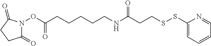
C(ON1C(=O)CCC1=O)(=O)CCCCCNC(CCSSC1=CC=CC=N1)=O
